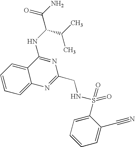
C12=CC=CC=C1C(NC(C(N)=O)C(C)C)=NC(CNS(C1=CC=CC=C1C#N)(=O)=O)=N2
